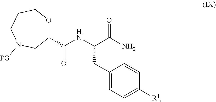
C1(CC(NC(C2OCCCN([PG])C2)=O)C(N)=O)=CC=C([R1])C=C1
